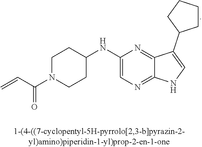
C1N(C(C=C)=O)CCC(NC2=CN=C3C(=N2)C(C2CCCC2)=CN3)C1
